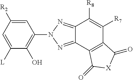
C1=C([L])C(O)=C(N2N=C3C(=N2)C([R8])=C([R7])C2=C3C(=O)[X]C2=O)C=C1[R2]
